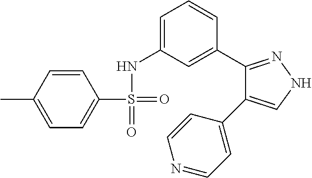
CC1=CC=C(S(=O)(NC2=CC=CC(C3=NNC=C3C3=CC=NC=C3)=C2)=O)C=C1
